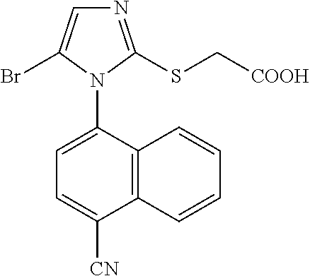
C12=C(C(N3C(Br)=CN=C3SC[COOH])=CC=C1[CN])C=CC=C2
